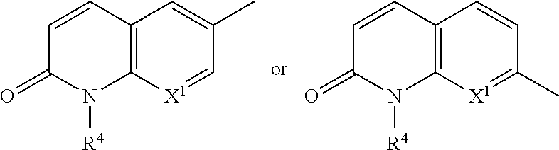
C1=CC2=C(N([R4])C1=O)[X1]=CC(C)=C2.C1=CC2=C(N([R4])C1=O)[X1]=C(C)C=C2
